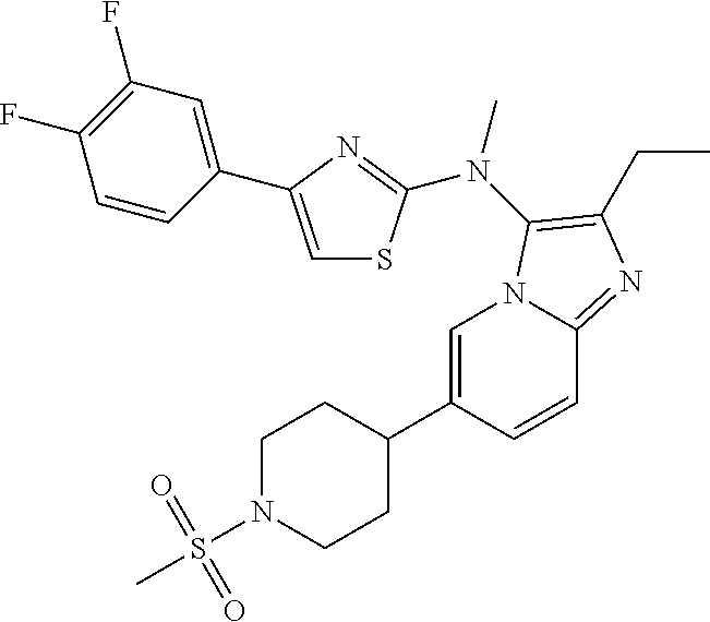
C1=C(C2CCN(S(=O)(=O)C)CC2)C=CC2=NC(CC)=C(N(C)C3=NC(C4=CC(F)=C(F)C=C4)=CS3)N12
